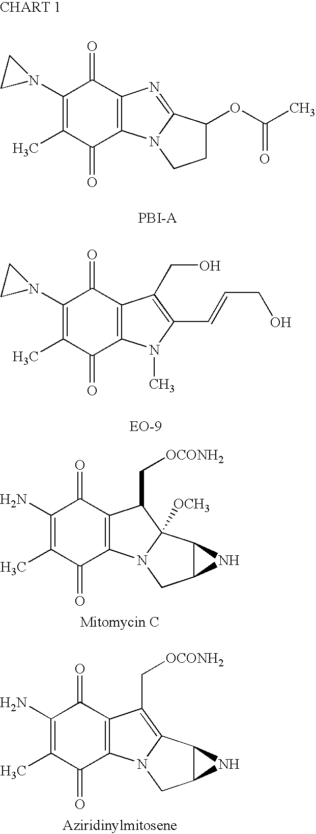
C1(N2CC2)=C(C)C(=O)C2=C(C1=O)N=C1N2CCC1OC(C)=O.C1(N2CC2)=C(C)C(=O)C2=C(C1=O)C(CO)=C(C=CCO)N2C.C1(N)=C(C)C(=O)C2=C(C1=O)C(C[OCONH2])C1([OCH3])N2CC2C1N2.C1(N)=C(C)C(=O)C2=C(C1=O)C(C[OCONH2])=C1N2CC2C1N2
